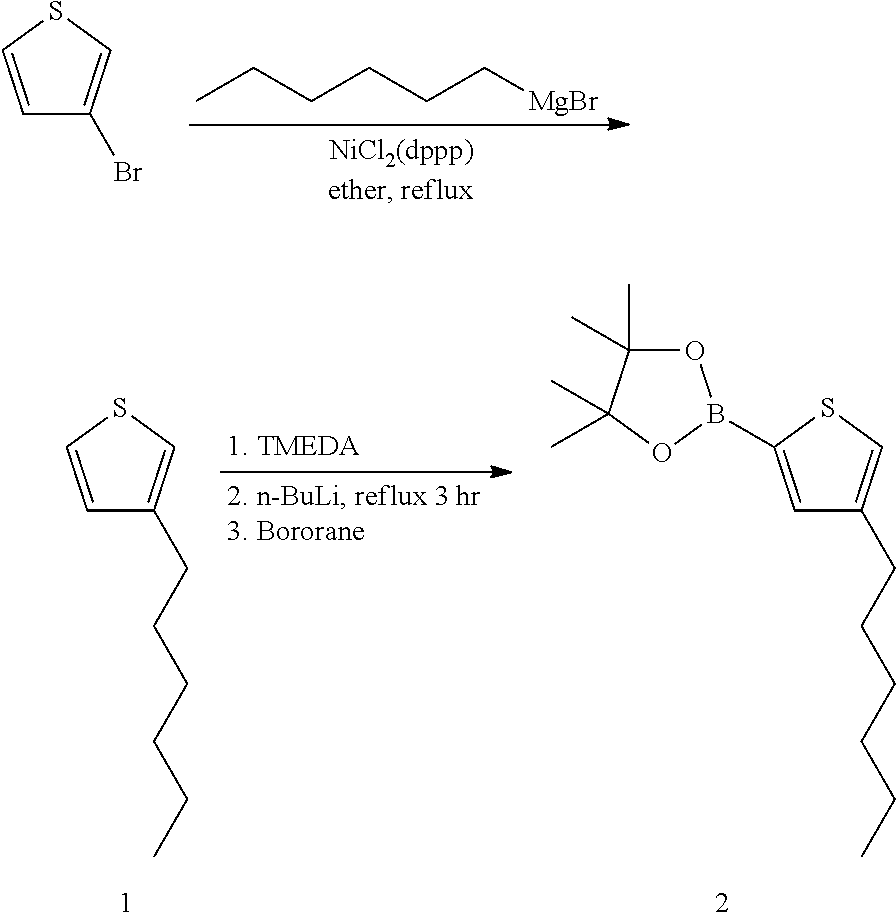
C1=CSC=C1Br.CCCCCC[MgBr].C1=CSC=C1CCCCCC.C1=C(B2OC(C)(C)C(C)(C)O2)SC=C1CCCCCC
